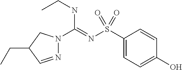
C1(S(N=C(NCC)N2N=CC(CC)C2)(=O)=O)=CC=C(O)C=C1
